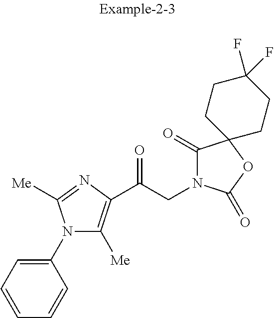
C1(N2C([Me])=C(C(CN3C(=O)C4(OC3=O)CCC(F)(F)CC4)=O)N=C2[Me])=CC=CC=C1
